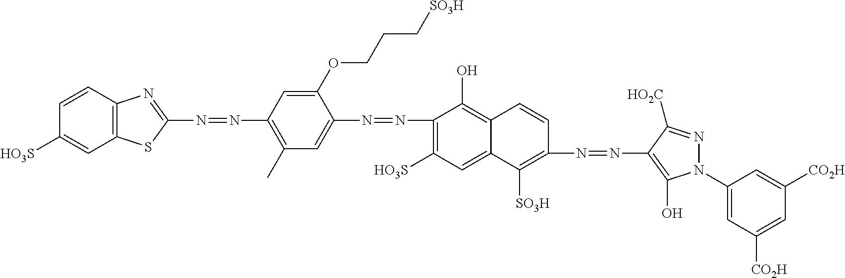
C1(N=NC2=CC(C)=C(N=NC3=NC4=C(S3)C=C([HO3S])C=C4)C=C2OCCC[SO3H])=C([HO3S])C=C2C(=C1O)C=CC(N=NC1=C(O)N(C3=CC([CO2H])=CC([CO2H])=C3)N=C1[HO2C])=C2[SO3H]
